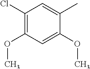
C1(Cl)=C(OC)C=C(OC)C(C)=C1
